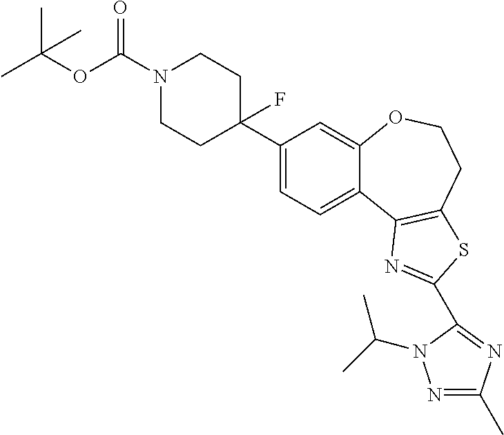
C1(C2(F)CCN(C(OC(C)(C)C)=O)CC2)=CC=C2C(=C1)OCCC1=C2N=C(C2=NC(C)=NN2C(C)C)S1
